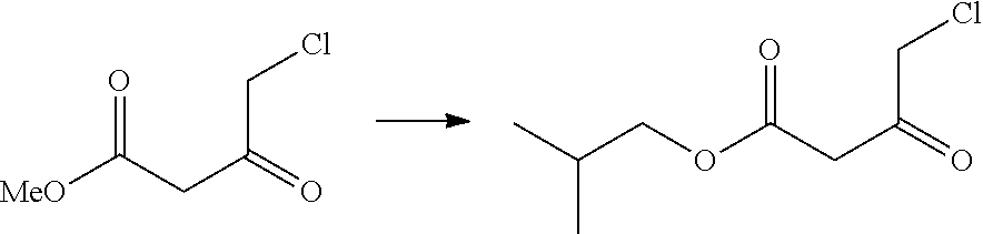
O=C(CC(CCl)=O)[MeO].O=C(CC(CCl)=O)OCC(C)C
